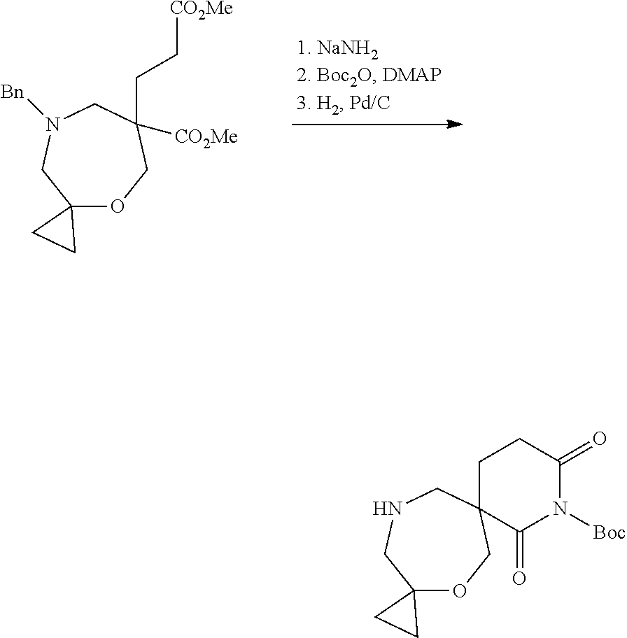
C12(OCC([CO2Me])(CC[CO2Me])CN([Bn])C1)CC2.C12(OCC3(CNC1)CCC(=O)N([Boc])C3=O)CC2
